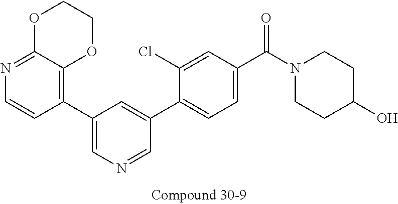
C1(C2=CN=CC(C3=CC=C(C(N4CCC(O)CC4)=O)C=C3Cl)=C2)=C2C(=NC=C1)OCCO2
